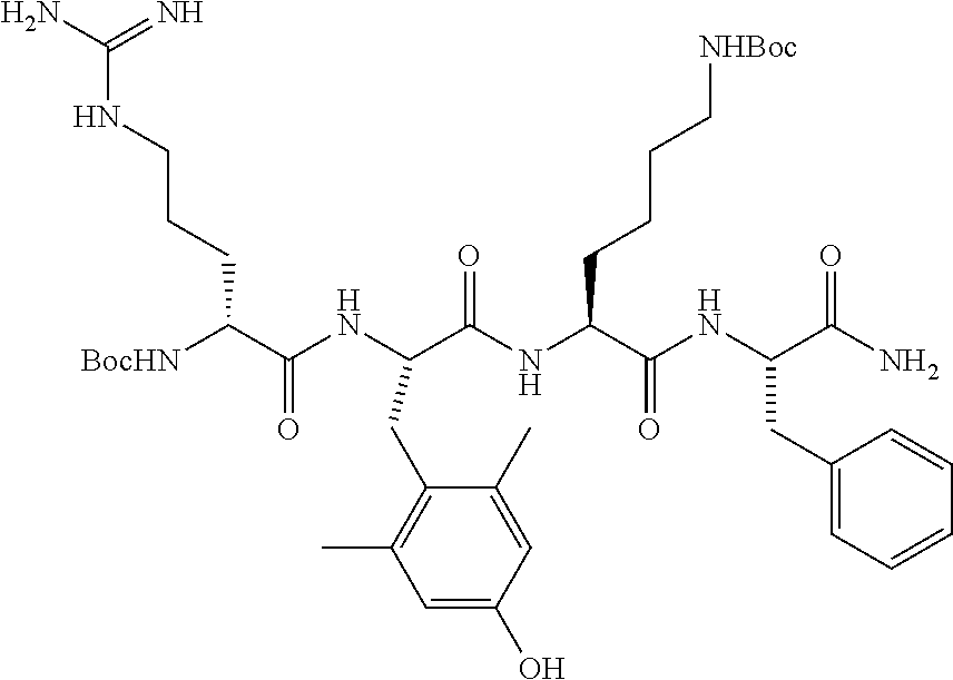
[BocHN]C(C(NC(C(NC(C(NC(C(N)=O)CC1=CC=CC=C1)=O)CCCC[NHBoc])=O)CC1=C(C)C=C(O)C=C1C)=O)CCCNC(N)=N
